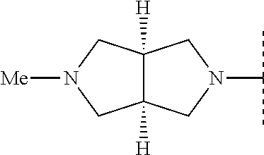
N1(C(C)C)CC2([H])C([H])(C1)CN([Me])C2
